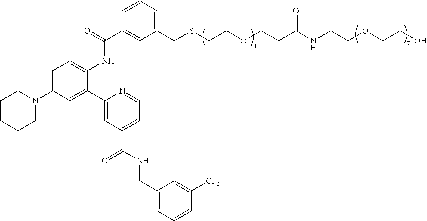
C1CCCN(C2=CC=C(NC(C3=CC(CSCCOCCC(NCCOCCO)=O)=CC=C3)=O)C(C3=CC(C(NCC4=CC=CC([CF3])=C4)=O)=CC=N3)=C2)C1
